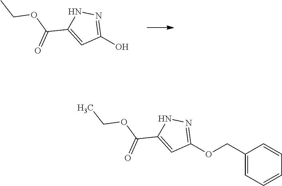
O(C1=NNC(C(OCC)=O)=C1)CC1=CC=CC=C1.OC1=NNC(C(OCC)=O)=C1
